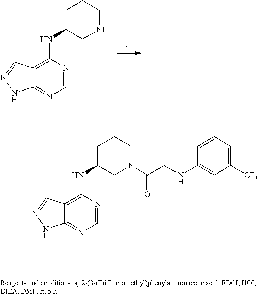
C1=NC(NC2CCCNC2)=C2C(=N1)NN=C2.C1=NC(NC2CCCN(C(CNC3=CC([CF3])=CC=C3)=O)C2)=C2C(=N1)NN=C2
